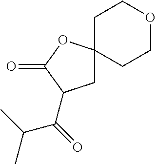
C1COCCC12CC(C(=O)C(C)C)C(=O)O2
